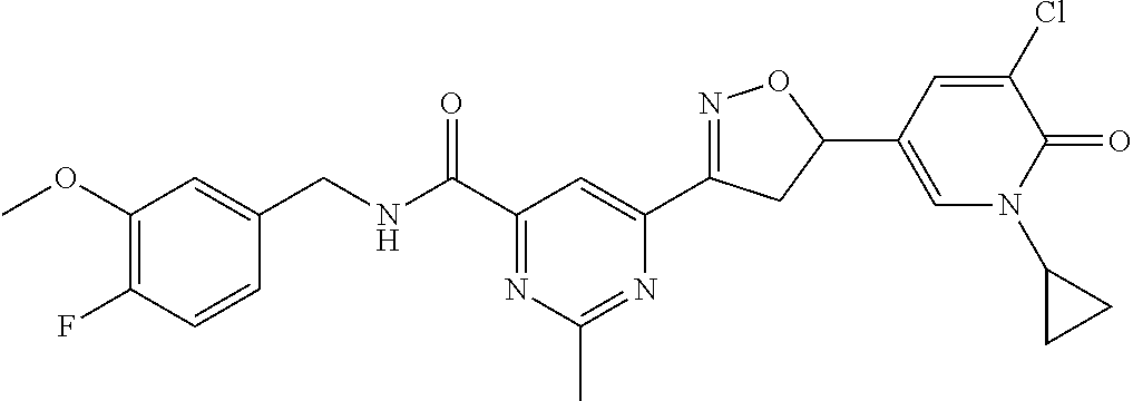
C1(CNC(C2=NC(C)=NC(C3=NOC(C4=CN(C5CC5)C(=O)C(Cl)=C4)C3)=C2)=O)=CC(OC)=C(F)C=C1
